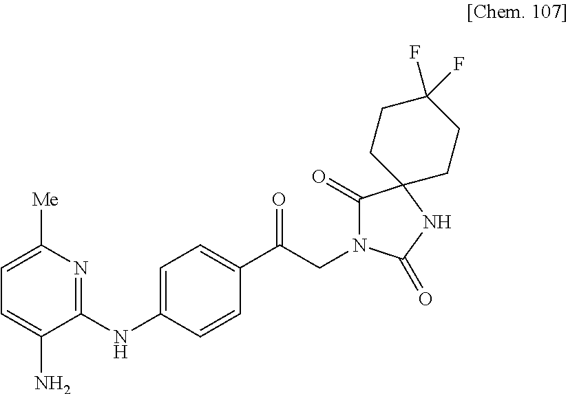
C1(NC2=CC=C(C(CN3C(=O)C4(NC3=O)CCC(F)(F)CC4)=O)C=C2)=NC([Me])=CC=C1N
